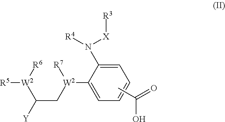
C1=C(N([X][R3])[R4])C([W2](CC([Y])[W2]([R6])[R5])[R7])=CC=C1.CC(O)=O
